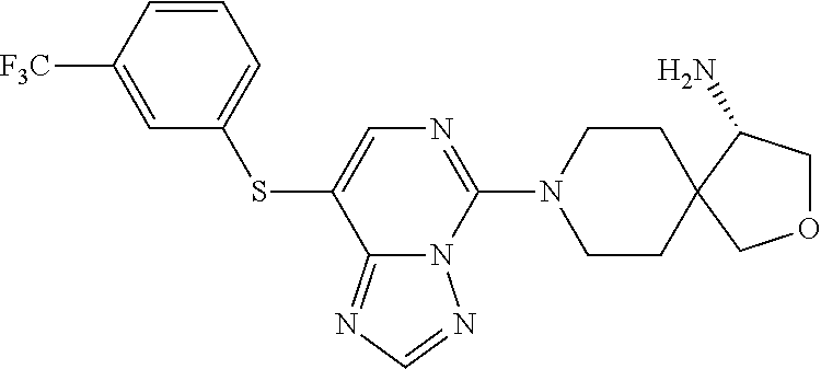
C1=C([F3C])C=CC=C1SC1=CN=C(N2CCC3(CC2)C(N)COC3)N2C1=NC=N2
